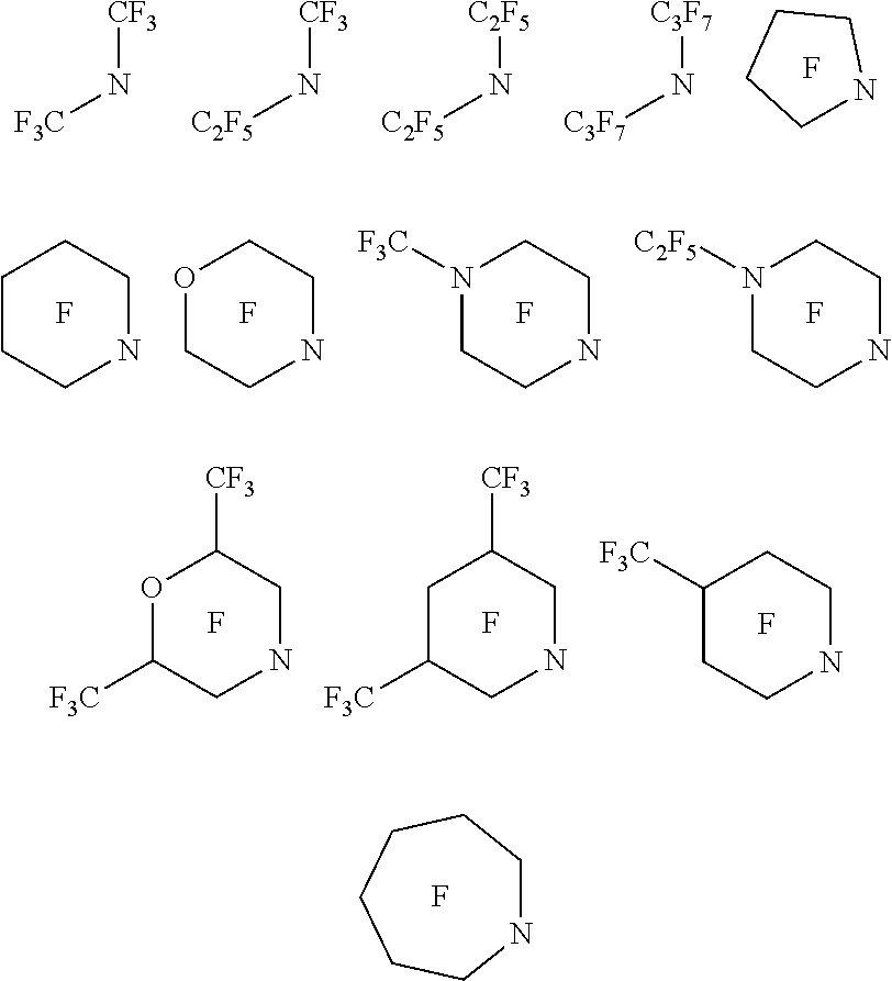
C1NCCC1.F.[CF3]N[F3C].[CF3]N[C2F5].[C2F5]N[C2F5].[C3F7]N[C3F7].C1CCNCC1.F.O1CCNCC1.F.N1([F3C])CCNCC1.F.N1([C2F5])CCNCC1.F.O1C([F3C])CNCC1[CF3].F.C1C([F3C])CNCC1[CF3].F.C1([F3C])CCNCC1.F.C1NCCCCC1.F
